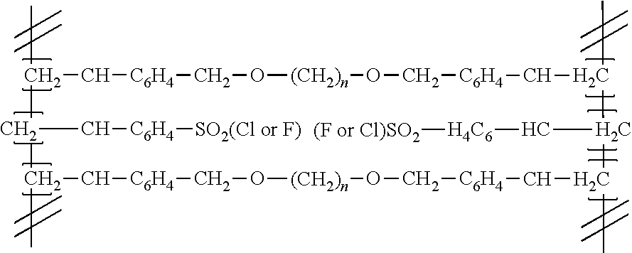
CC1C(C[C6H4][SO2(Cl or F)])C(C)C[C6H4]CO[(CH2)n]OC[C6H4]CC(C)C(C[H4C6][(F or Cl)SO2])C(C)C[C6H4]CO[(CH2)n]OC[C6H4]C1
